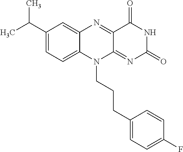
C1(C(C)C)=CC=C2C(=C1)N=C1C(=NC(=O)NC1=O)N2CCCC1=CC=C(F)C=C1
